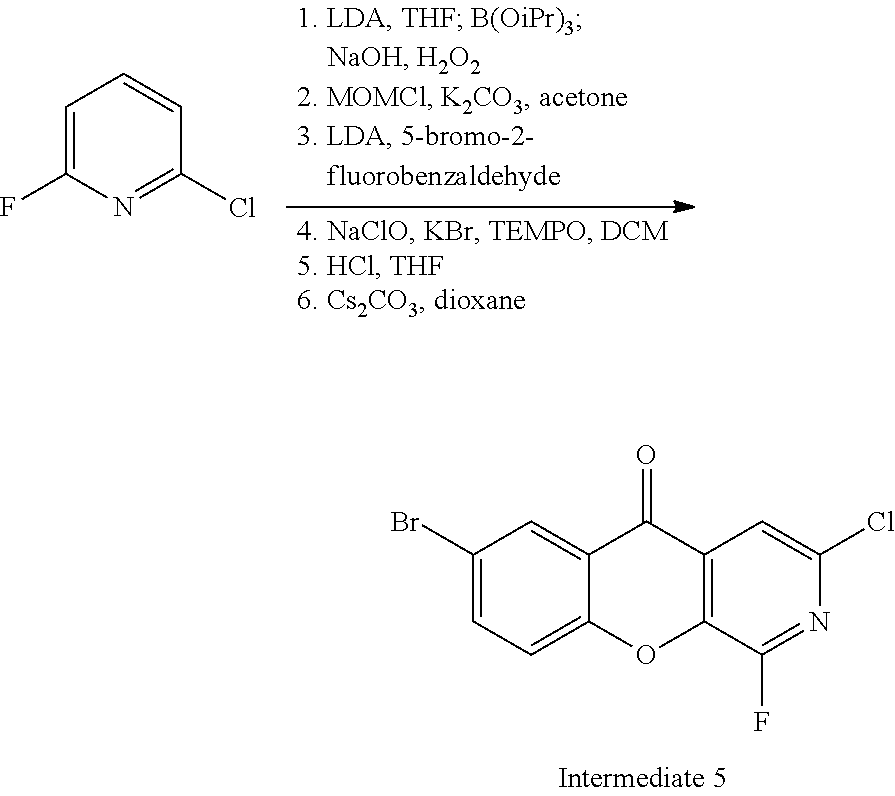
C1(Br)=CC=C2C(=C1)C(=O)C1=C(O2)C(F)=NC(Cl)=C1.C1=C(F)N=C(Cl)C=C1
